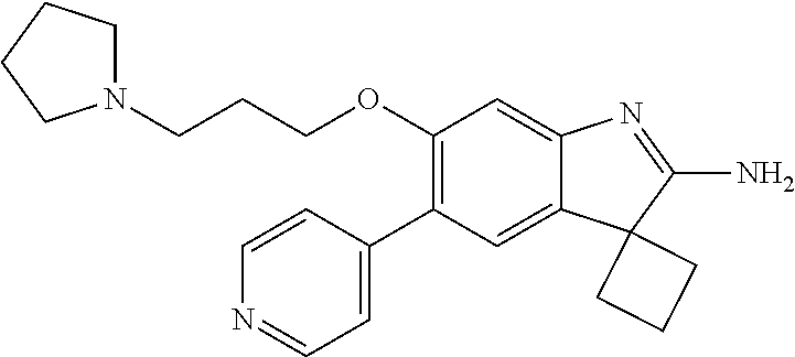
C(OC1=C(C2=CC=NC=C2)C=C2C(=C1)N=C(N)C21CCC1)CCN1CCCC1
